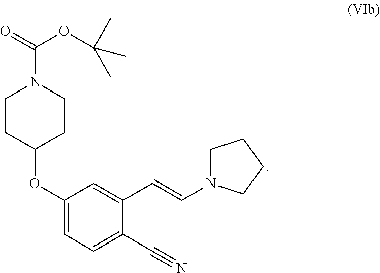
C1CC(OC2=CC=C(C#N)C(C=CN3CCCC3)=C2)CCN1C(=O)OC(C)(C)C
